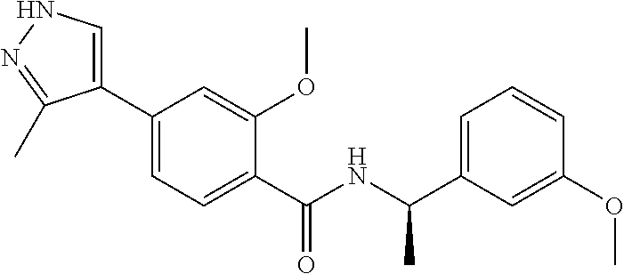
C1(C2=CC=C(C(=O)NC(C3=CC=CC(OC)=C3)C)C(OC)=C2)=CNN=C1C
